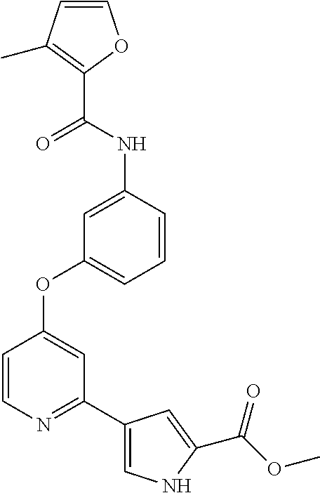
C1=COC(C(NC2=CC(OC3=CC(C4=CNC(C(OC)=O)=C4)=NC=C3)=CC=C2)=O)=C1C
